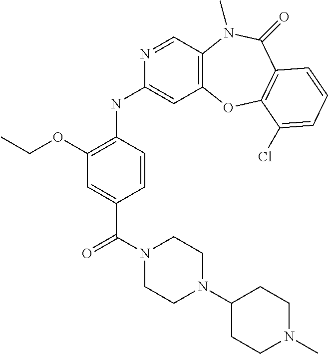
C12=C(C=NC(NC3=C(OCC)C=C(C(N4CCN(C5CCN(C)CC5)CC4)=O)C=C3)=C1)N(C)C(=O)C1=C(O2)C(Cl)=CC=C1
